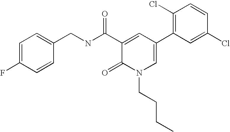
C1=C(F)C=CC(CNC(C2=CC(C3=C(Cl)C=CC(Cl)=C3)=CN(CCCC)C2=O)=O)=C1
